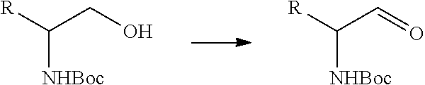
C(CO)([R])[NHBoc].C(C=O)([R])[NHBoc]
